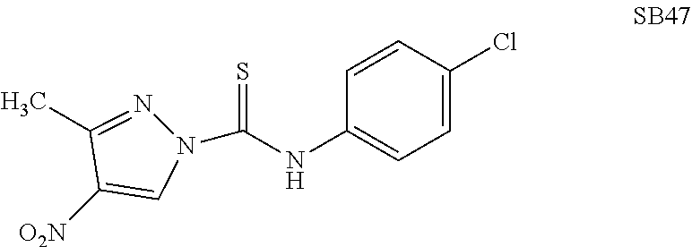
N1(C(NC2=CC=C(Cl)C=C2)=S)N=C(C)C([O2N])=C1
